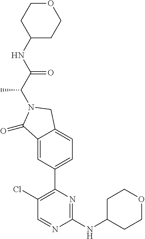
C1(=O)C2=CC(C3=C(Cl)C=NC(NC4CCOCC4)=N3)=CC=C2CN1C(C(=O)NC1CCOCC1)C
